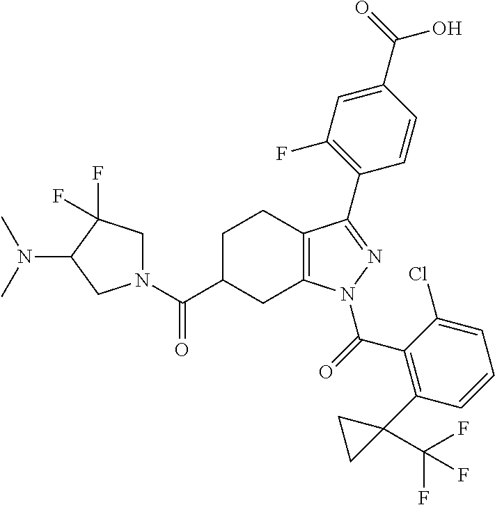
C1C(C(=O)N2CC(F)(F)C(N(C)C)C2)CC2=C(C1)C(C1=C(F)C=C(C(O)=O)C=C1)=NN2C(=O)C1=C(C2(C(F)(F)F)CC2)C=CC=C1Cl
